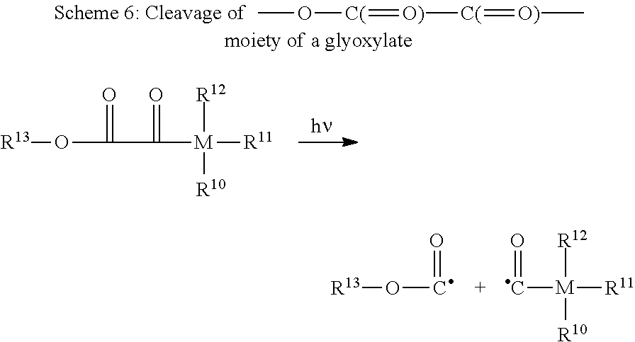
[R13]OC(=O)C(=O)[M]([R12])([R10])[R11].CO[C(]=[O)][C(]=[O)]C.[R13]OC=O.O=C[M]([R12])([R10])[R11]
